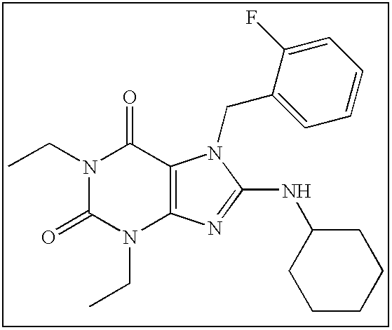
C(N1C(=O)N(CC)C2=C(C1=O)N(CC1=CC=CC=C1F)C(NC1CCCCC1)=N2)C
